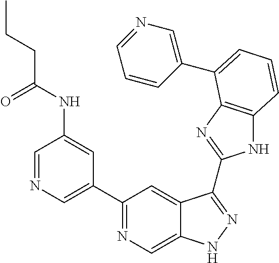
C1=NC=C(C2=NC=C3C(=C2)C(C2=NC4=C(N2)C=CC=C4C2=CN=CC=C2)=NN3)C=C1NC(CCC)=O
